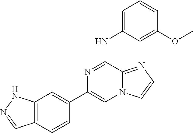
C12=C(C=CC(C3=CN4C(=NC=C4)C(NC4=CC=CC(OC)=C4)=N3)=C1)C=NN2
